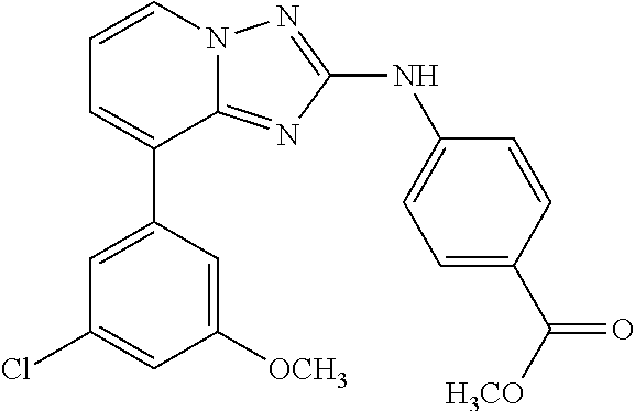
C1=C(C2=CC=CN3C2=NC(NC2=CC=C(C([H3CO])=O)C=C2)=N3)C=C([OCH3])C=C1Cl
